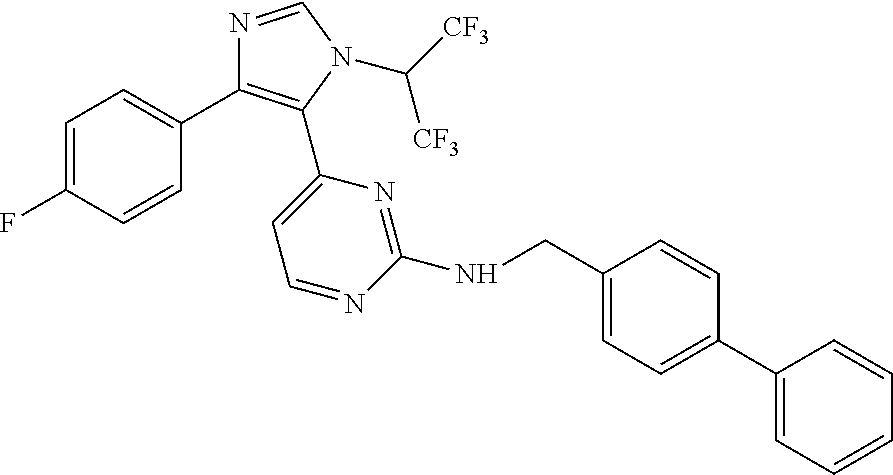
C1=C(F)C=CC(C2=C(C3=CC=NC(NCC4=CC=C(C5=CC=CC=C5)C=C4)=N3)N(C([CF3])[CF3])C=N2)=C1
